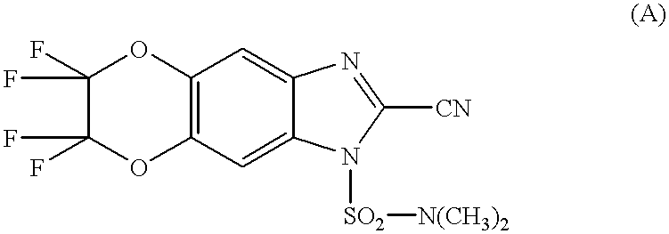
C12=C(C=C3C(=C1)N=C([CN])N3[SO2][N(CH3)2])OC(F)(F)C(F)(F)O2
